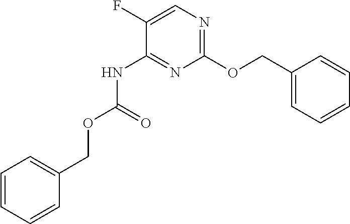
N(C1=NC(OCC2=CC=CC=C2)=NC=C1F)C(OCC1=CC=CC=C1)=O
